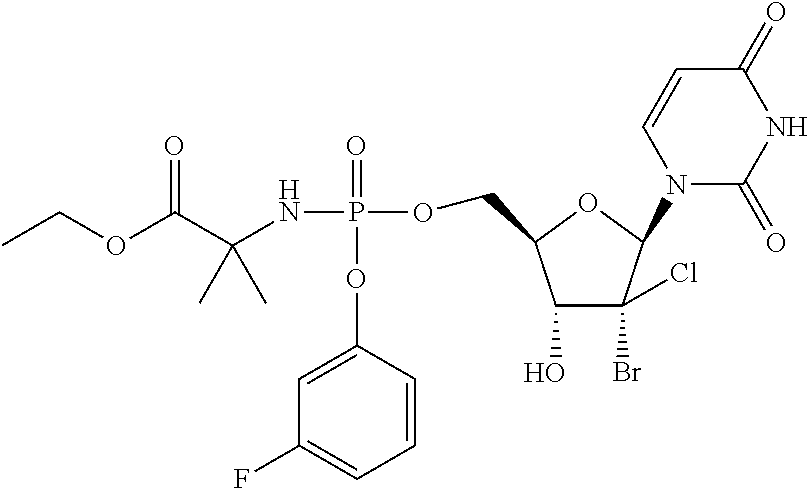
CCOC(C(NP(=O)(OC1=CC(F)=CC=C1)OCC1C(O)C(Br)(Cl)C(N2C(=O)NC(=O)C=C2)O1)(C)C)=O
